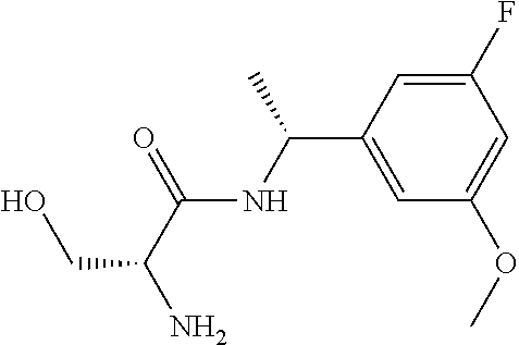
C1=C(F)C=C(OC)C=C1C(NC(C(N)CO)=O)C
